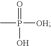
O=P(C)([OH])O
